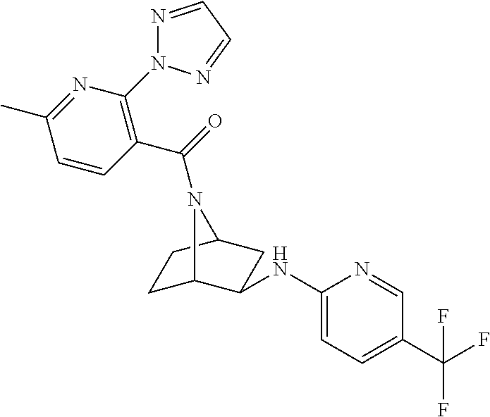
C1C2C(NC3=CC=C(C(F)(F)F)C=N3)CC(C1)N2C(=O)C1=C(N2N=CC=N2)N=C(C)C=C1
